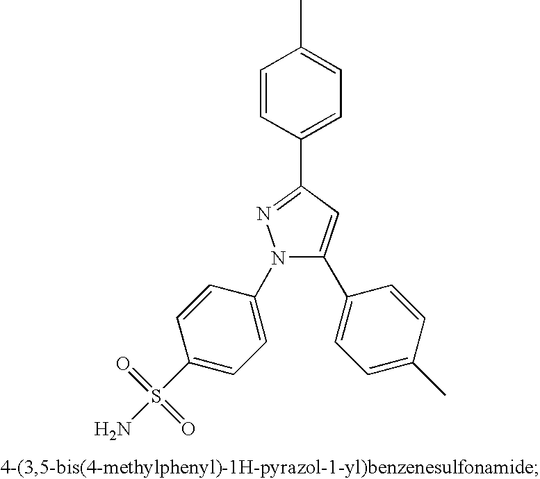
C1=CC(C2=NN(C3=CC=C(S(N)(=O)=O)C=C3)C(C3=CC=C(C)C=C3)=C2)=CC=C1C
